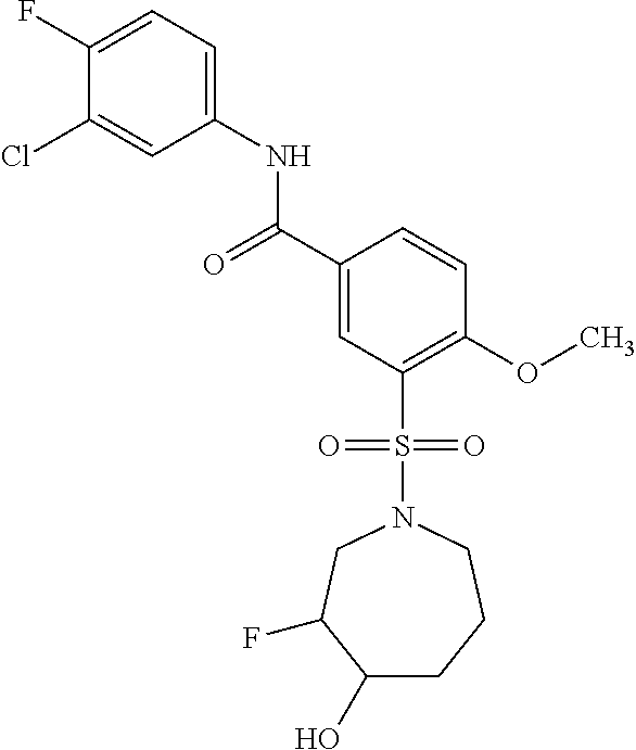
C(C1=CC(S(N2CCCC(O)C(F)C2)(=O)=O)=C(OC)C=C1)(=O)NC1=CC=C(F)C(Cl)=C1
